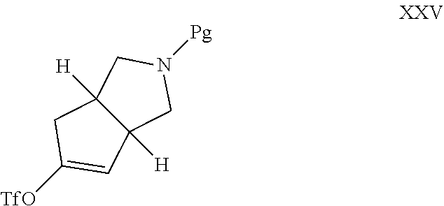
[TfO]C1=CC2([H])C([H])(C1)CN([Pg])C2
